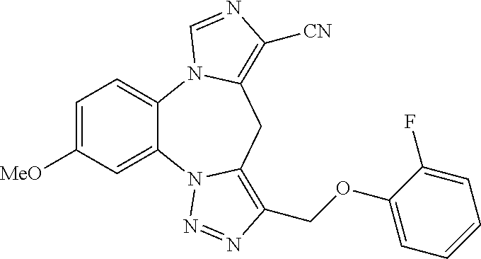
C12=CC=C([MeO])C=C1N1C(=C(COC3=CC=CC=C3F)N=N1)CC1=C([CN])N=CN21
